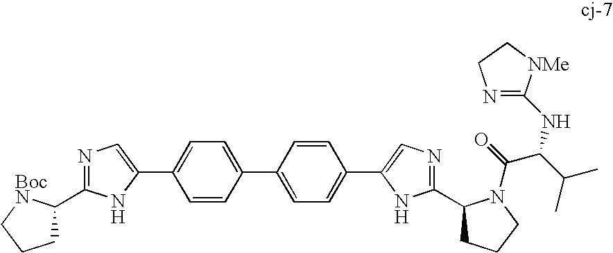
C1C(C2=NC=C(C3=CC=C(C4=CC=C(C5=CN=C(C6CCCN6C(=O)C(C(C)C)NC6=NCC[NMe]6)N5)C=C4)C=C3)N2)[BocN]CC1
